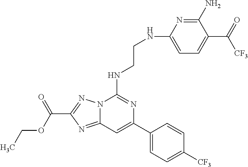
C12=NC(C(=O)OCC)=NN1C(NCCNC1=CC=C(C(=O)[CF3])C(N)=N1)=NC(C1=CC=C([CF3])C=C1)=C2
